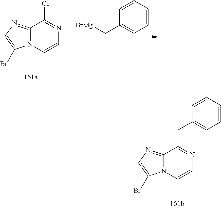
C12=NC=C(Br)N1C=CN=C2Cl.C1=CC=CC=C1C[BrMg].C12=NC=C(Br)N1C=CN=C2CC1=CC=CC=C1
